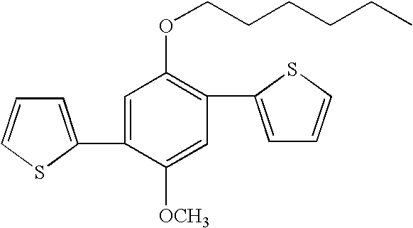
C1=C(C2=CC=CS2)C([OCH3])=CC(C2=CC=CS2)=C1OCCCCCC
